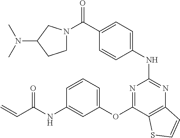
C(C1=CC=C(NC2=NC3=C(C(OC4=CC=CC(NC(C=C)=O)=C4)=N2)SC=C3)C=C1)(N1CCC(N(C)C)C1)=O
